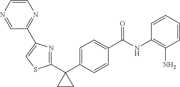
C1(C2=NC(C3=NC=CN=C3)=CS2)(C2=CC=C(C(NC3=C(N)C=CC=C3)=O)C=C2)CC1
